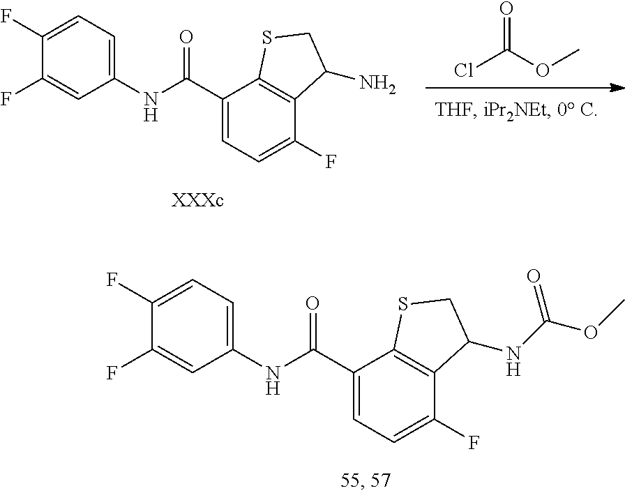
C1(F)=CC(NC(C2=CC=C(F)C3=C2SCC3NC(OC)=O)=O)=CC=C1F.ClC(OC)=O.C1(F)=CC(NC(C2=CC=C(F)C3=C2SCC3N)=O)=CC=C1F
